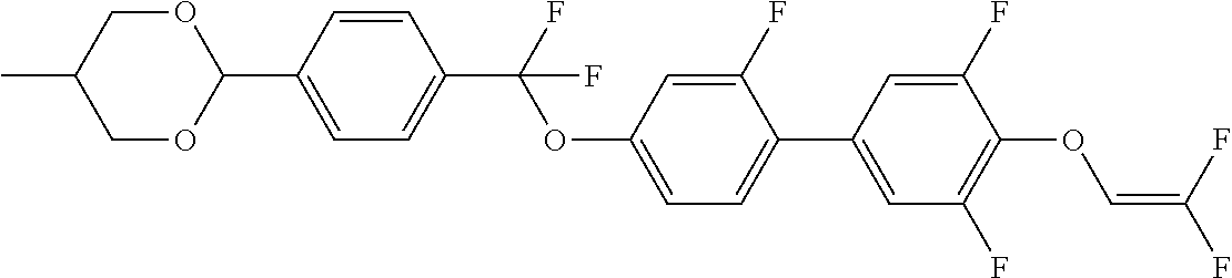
C1OC(C2=CC=C(C(F)(OC3=CC=C(C4=CC(F)=C(OC=C(F)F)C(F)=C4)C(F)=C3)F)C=C2)OCC1C
